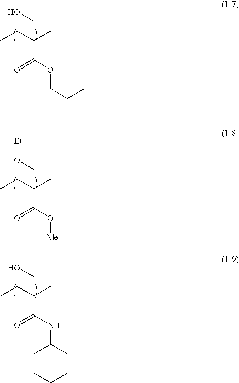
CCC(C)(CO)C(OCC(C)C)=O.CCC(C)(CO[Et])C(O[Me])=O.CCC(C)(CO)C(NC1CCCCC1)=O
